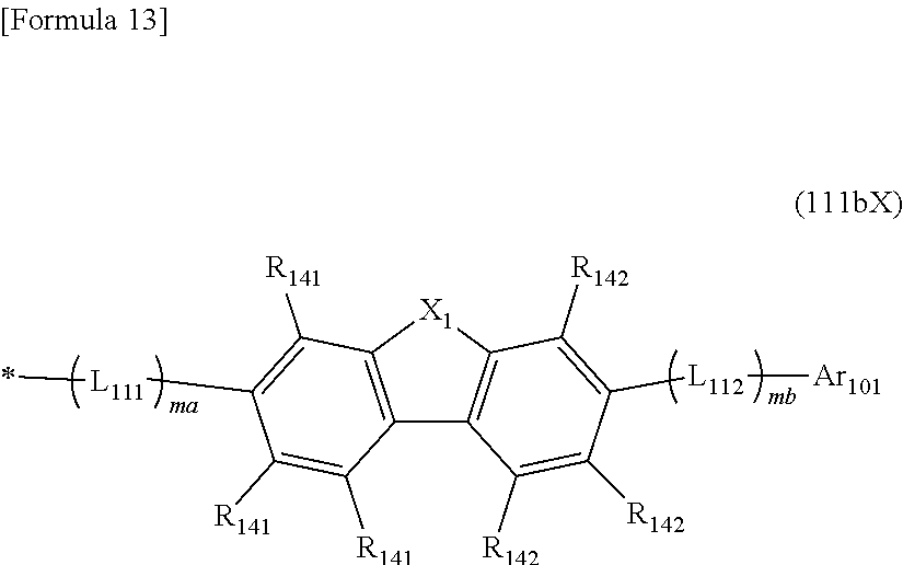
C12=C([X1]C3=C1C([R142])=C([R142])C([L112][Ar101])=C3[R142])C([R141])=C([L111]*)C([R141])=C2[R141]
